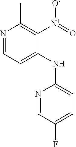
N1=CC=C(NC2=CC=C(F)C=N2)C([N+](=O)[O-])=C1C
